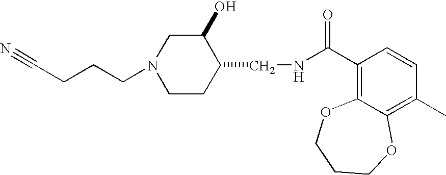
C(CN1CCC(CNC(C2=C3C(=C(C)C=C2)OCCCO3)=O)C(O)C1)CC#N
